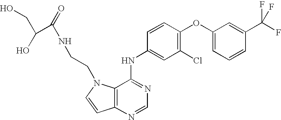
C1(OC2=C(Cl)C=C(NC3=NC=NC4=C3N(CCNC(=O)C(CO)O)C=C4)C=C2)=CC=CC(C(F)(F)F)=C1
